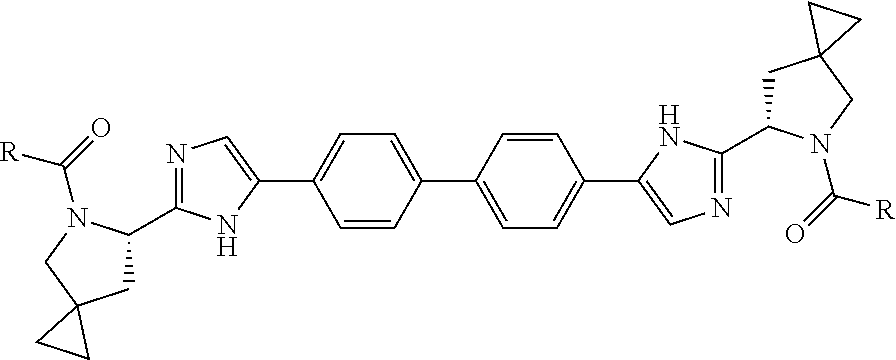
C1(C2CC3(CN2C(=O)[R])CC3)=NC=C(C2=CC=C(C3=CC=C(C4=CN=C(C5CC6(CN5C(=O)[R])CC6)N4)C=C3)C=C2)N1
